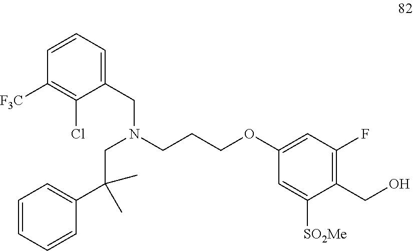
C1=CC=CC(C(CN(CC2=CC=CC([F3C])=C2Cl)CCCOC2=CC(F)=C(CO)C([SO2Me])=C2)(C)C)=C1
